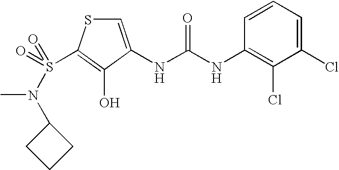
C1=C(NC(=O)NC2=C(Cl)C(Cl)=CC=C2)C(O)=C(S(=O)(N(C2CCC2)C)=O)S1
